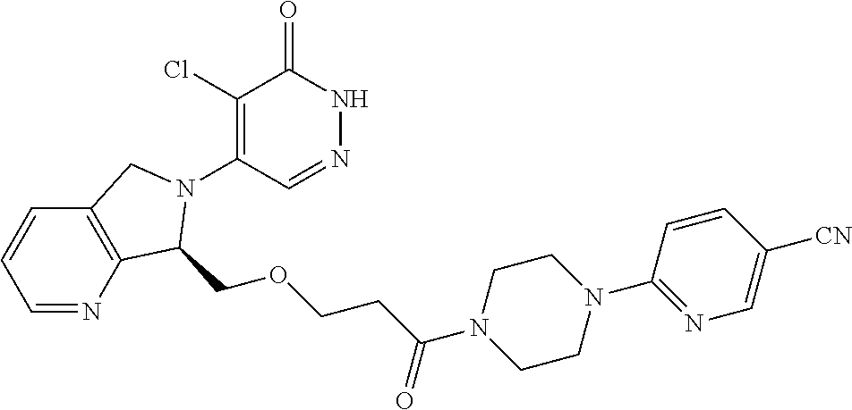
C1(Cl)=C(N2C(COCCC(=O)N3CCN(C4=NC=C([CN])C=C4)CC3)C3=C(C=CC=N3)C2)C=NNC1=O
